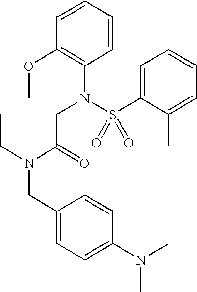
C1=CC=CC(OC)=C1N(S(C1=CC=CC=C1C)(=O)=O)CC(N(CC1=CC=C(N(C)C)C=C1)CC)=O
